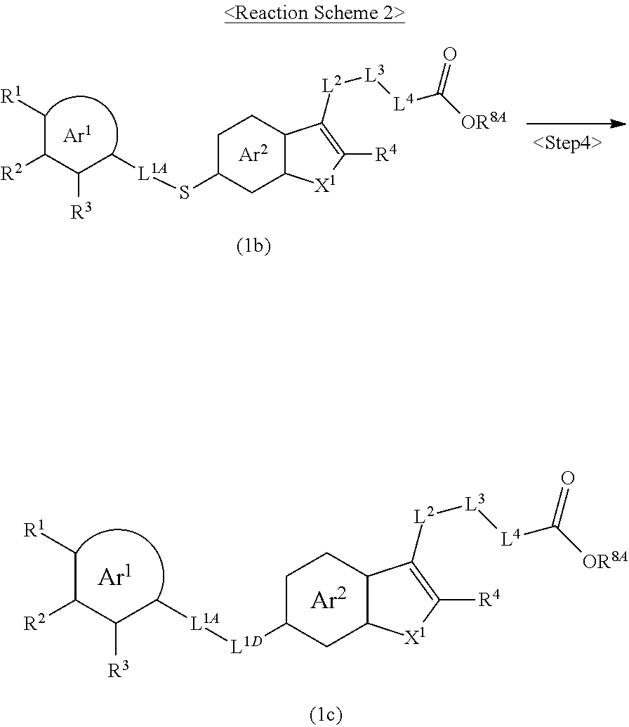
C1C(S[L1A]CC(C([R2])C[R1])[R3])CC2C(C1)C([L2][L3][L4]C([OR8A])=O)=C([R4])[X1]2.C1C([L1D][L1A]CC(C([R2])C[R1])[R3])CC2C(C1)C([L2][L3][L4]C([OR8A])=O)=C([R4])[X1]2
